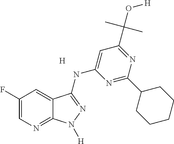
C1(F)=CN=C2C(=C1)C(NC1=CC(C(C)(C)O[H])=NC(C3CCCCC3)=N1)=NN2[H].[H]
